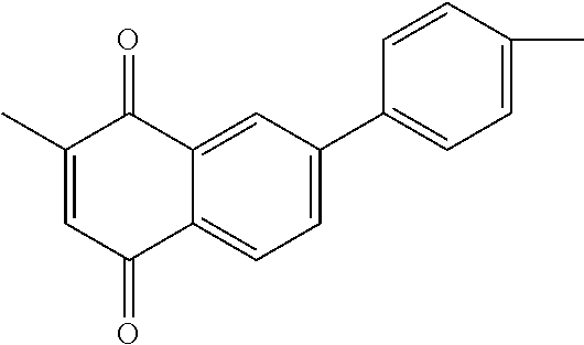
C12=CC(C3=CC=C(C)C=C3)=CC=C1C(=O)C=C(C)C2=O
